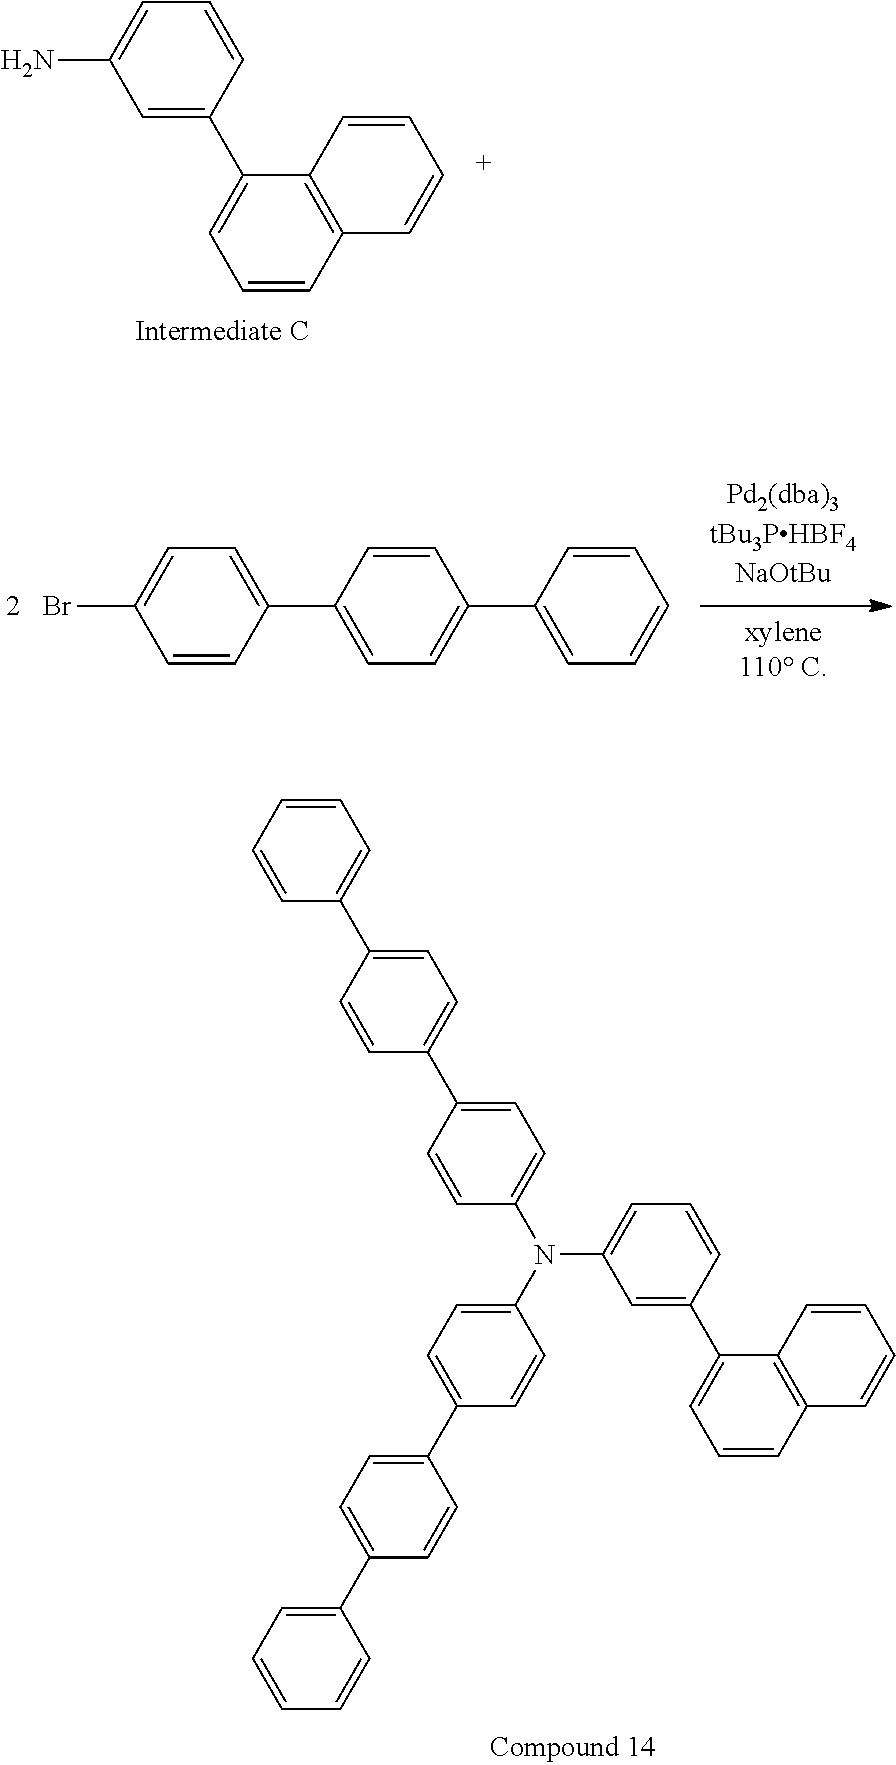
NC1=CC=CC(C2=CC=CC3=C2C=CC=C3)=C1.BrC1=CC=C(C2=CC=C(C3=CC=CC=C3)C=C2)C=C1.C1=CC(N(C2=CC=C(C3=CC=C(C4=CC=CC=C4)C=C3)C=C2)C2=CC=CC(C3=CC=CC4=C3C=CC=C4)=C2)=CC=C1C1=CC=C(C2=CC=CC=C2)C=C1
